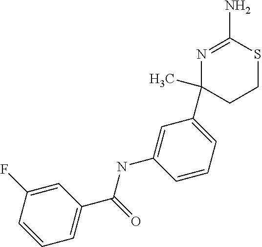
N1=C(N)SCCC1(C)C1=CC=CC(NC(=O)C2=CC=CC(F)=C2)=C1
